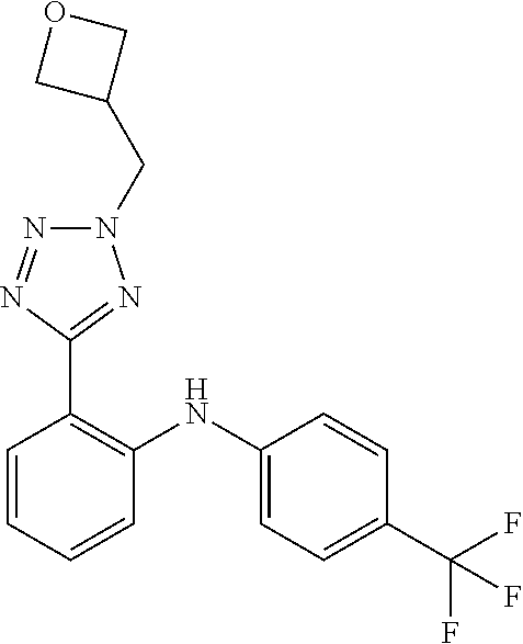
C1=CC(C(F)(F)F)=CC=C1NC1=C(C2=NN(CC3COC3)N=N2)C=CC=C1
